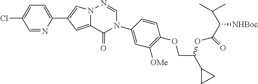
C1=NC(C2=CN3C(=C2)C(=O)N(C2=CC([OMe])=C(OCC(C4CC4)OC(=O)C([NHBoc])C(C)C)C=C2)C=N3)=CC=C1Cl
